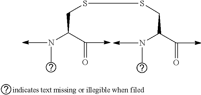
C(C(C=O)NC)SSCC(C=O)NC
